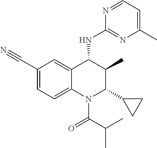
C1(C#N)=CC=C2C(=C1)C(NC1=NC(C)=CC=N1)C(C)C(C1CC1)N2C(C(C)C)=O
